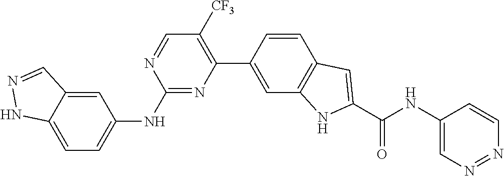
C1=NC(NC2=CC=C3C(=C2)C=NN3)=NC(C2=CC3=C(C=C2)C=C(C(NC2=CN=NC=C2)=O)N3)=C1[CF3]
